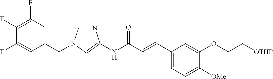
C1=NC(NC(C=CC2=CC=C([OMe])C(OCC[OTHP])=C2)=O)=CN1CC1=CC(F)=C(F)C(F)=C1
